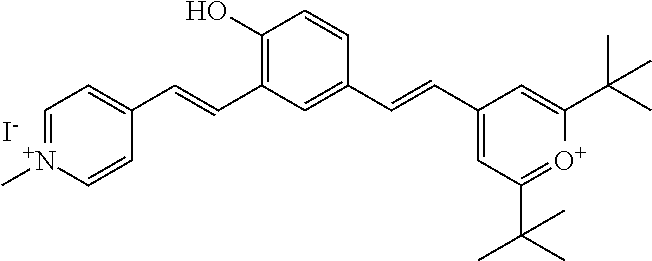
C1(O)=C(C=CC2=CC=[N+](C)C=C2)C=C(C=CC2=CC(C(C)(C)C)=[O+]C(C(C)(C)C)=C2)C=C1.[I-]
